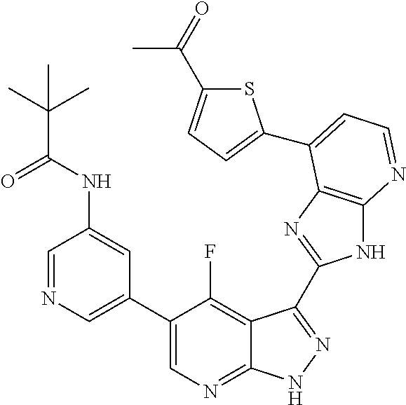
C1=NC=C(C2=CN=C3C(=C2F)C(C2=NC4=C(N2)N=CC=C4C2=CC=C(C(=O)C)S2)=NN3)C=C1NC(C(C)(C)C)=O
